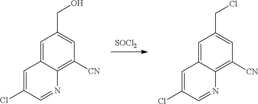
[SOCl2].C1=C2C(=C([CN])C=C1CCl)N=CC(Cl)=C2.C1=C2C(=C([CN])C=C1CO)N=CC(Cl)=C2
